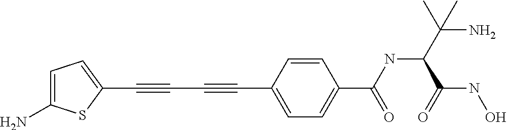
C(#CC#CC1=CC=C(C(NC(C(N)(C)C)C(NO)=O)=O)C=C1)C1=CC=C(N)S1
